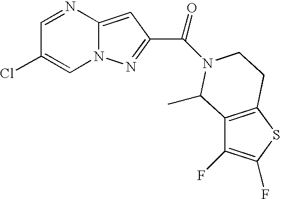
C1=NC2=CC(C(=O)N3CCC4=C(C(F)=C(F)S4)C3C)=NN2C=C1Cl
